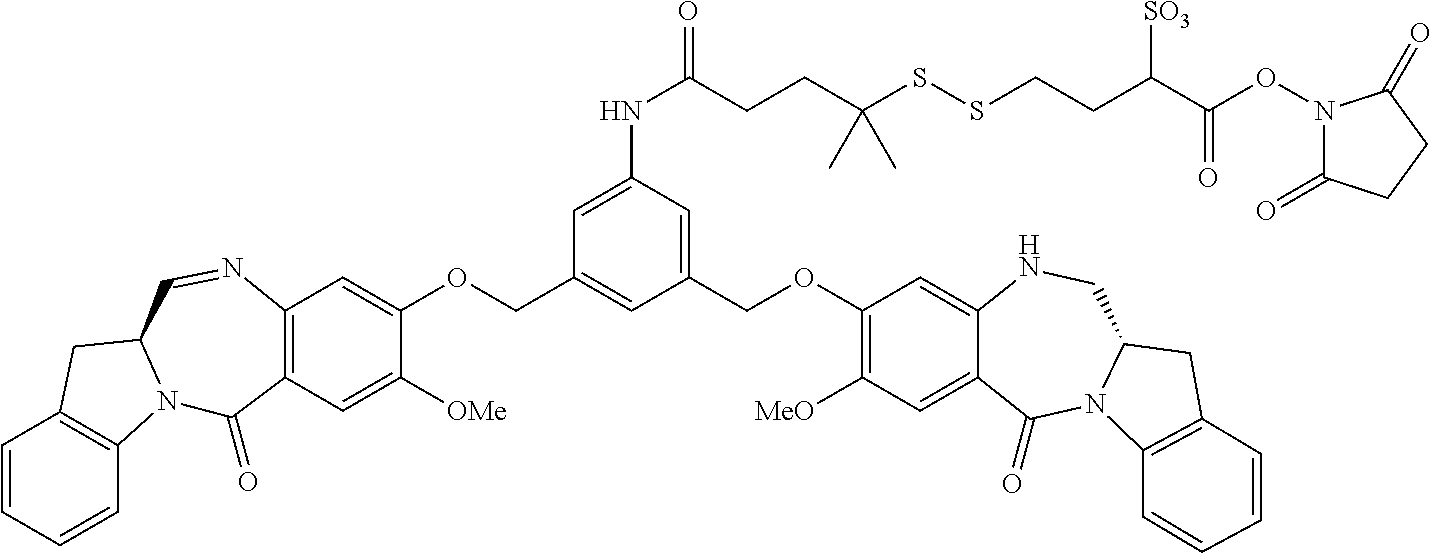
C1=CC=CC2=C1CC1N2C(=O)C2=C(N=C1)C=C(OCC1=CC(COC3=C([MeO])C=C4C(=C3)NCC3N(C4=O)C4=C(C3)C=CC=C4)=CC(NC(CCC(SSCCC(C(ON3C(=O)CCC3=O)=O)[SO3])(C)C)=O)=C1)C([OMe])=C2
